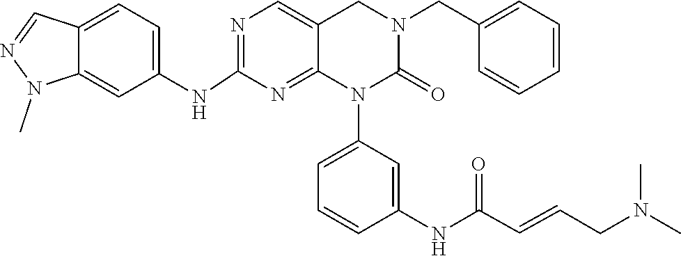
CN(CC=CC(NC1=CC(N2C(=O)N(CC3=CC=CC=C3)CC3=CN=C(NC4=CC=C5C=NN(C)C5=C4)N=C32)=CC=C1)=O)C
